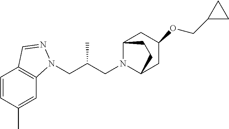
C(C(CN1C2CC(OCC3CC3)CC1CC2)C)N1C2=C(C=CC(C)=C2)C=N1
